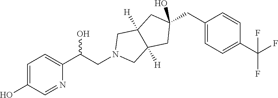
N1(CC(O)C2=CC=C(O)C=N2)CC2([H])C([H])(C1)CC(CC1=CC=C(C(F)(F)F)C=C1)(O)C2
